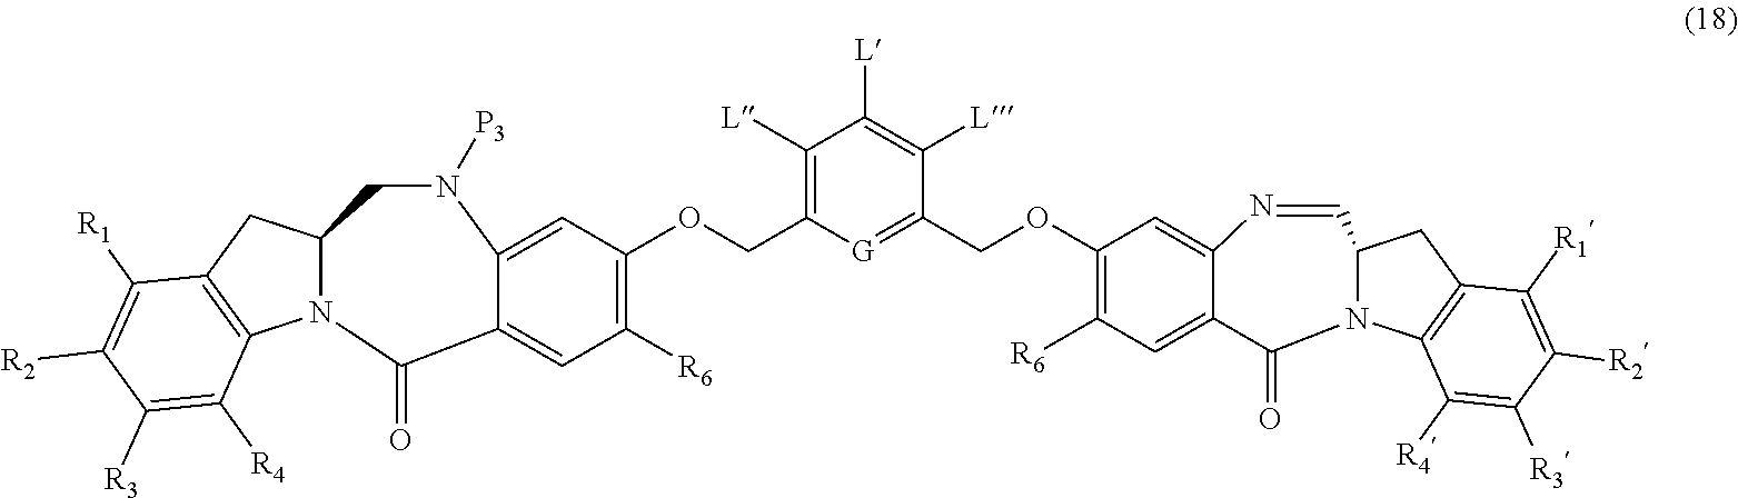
C1(OCC2=[G]C(COC3=C([R6])C=C4C(=C3)N([P3])CC3N(C4=O)C4=C(C3)C([R1])=C([R2])C([R3])=C4[R4])=C([L])C([L])=C2[L])=C([R6])C=C2C(=C1)N=CC1N(C2=O)C2=C(C1)C([R1])=C([R2])C([R3])=C2[R4]
